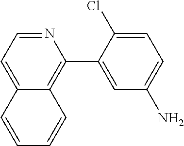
N1=CC=C2C(=C1C1=CC(N)=CC=C1Cl)C=CC=C2
